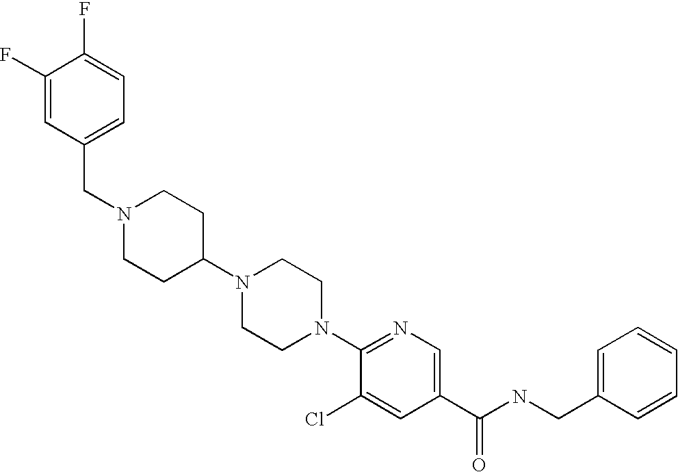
C(N1CCC(N2CCN(C3=NC=C(C(NCC4=CC=CC=C4)=O)C=C3Cl)CC2)CC1)C1=CC=C(F)C(F)=C1
